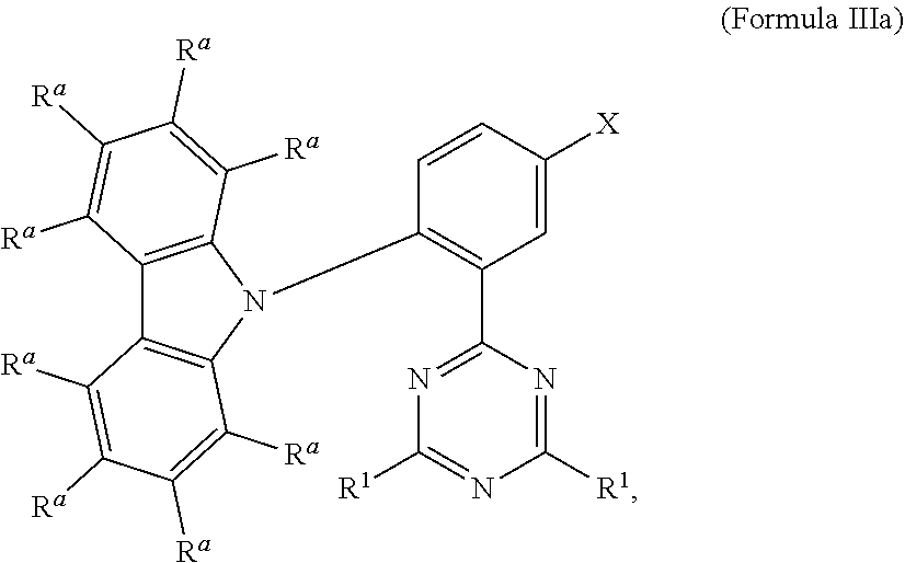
C12=C(N(C3=C(C4=NC([R1])=NC([R1])=N4)C=C([X])C=C3)C3=C1C([Ra])=C([Ra])C([Ra])=C3[Ra])C([Ra])=C([Ra])C([Ra])=C2[Ra]
